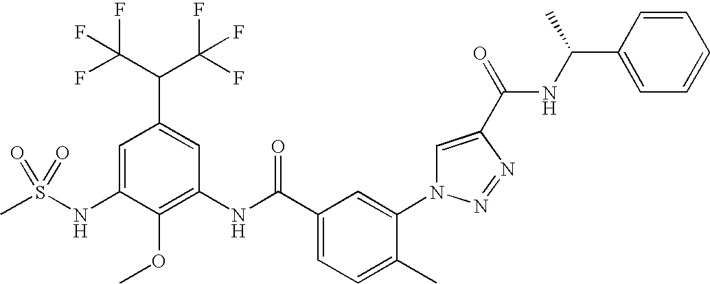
CS(NC1=CC(C(C(F)(F)F)C(F)(F)F)=CC(NC(C2=CC=C(C)C(N3C=C(C(=O)NC(C4=CC=CC=C4)C)N=N3)=C2)=O)=C1OC)(=O)=O
